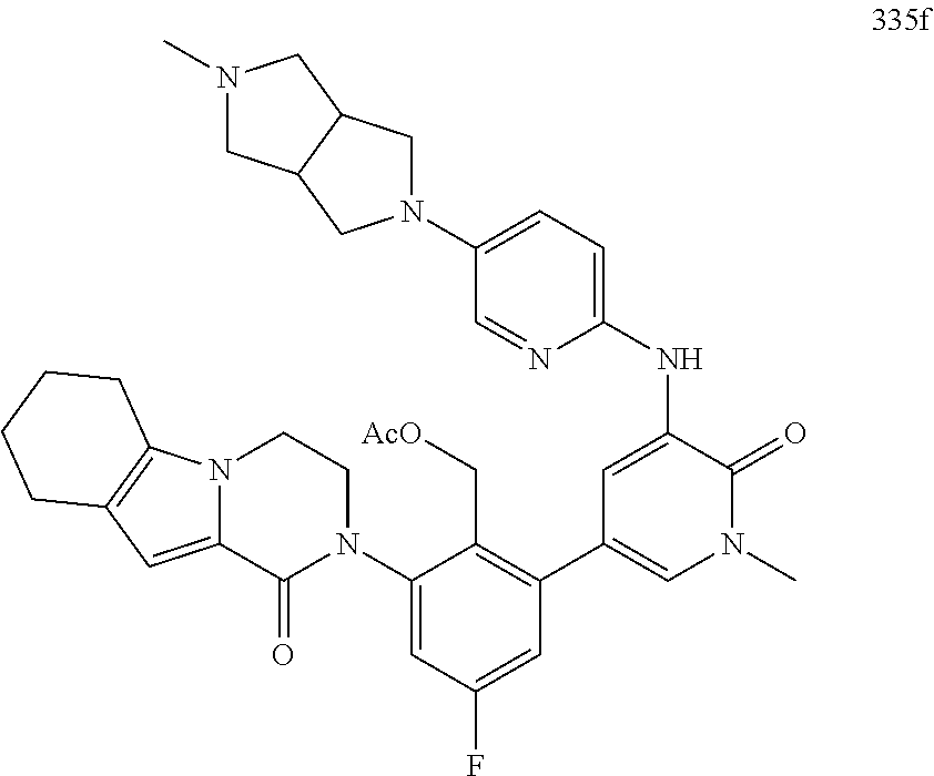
C1=C(N2CC3C(C2)CN(C)C3)C=NC(NC2=CC(C3=C(C[AcO])C(N4CCN5C(=CC6=C5CCCC6)C4=O)=CC(F)=C3)=CN(C)C2=O)=C1
